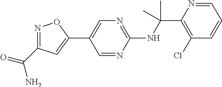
N(C(C1=C(Cl)C=CC=N1)(C)C)C1=NC=C(C2=CC(C(=O)N)=NO2)C=N1
